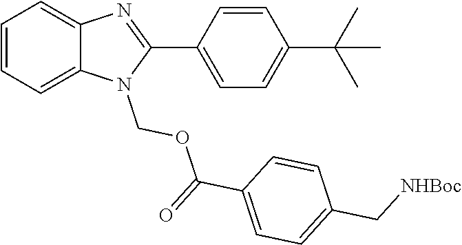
C1(C2=CC=C(C(C)(C)C)C=C2)=NC2=CC=CC=C2N1COC(C1=CC=C(C[NHBoc])C=C1)=O
